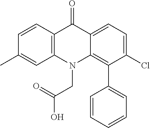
C12=C(N(CC(O)=O)C3=C(C4=CC=CC=C4)C(Cl)=CC=C3C1=O)C=C(C)C=C2
